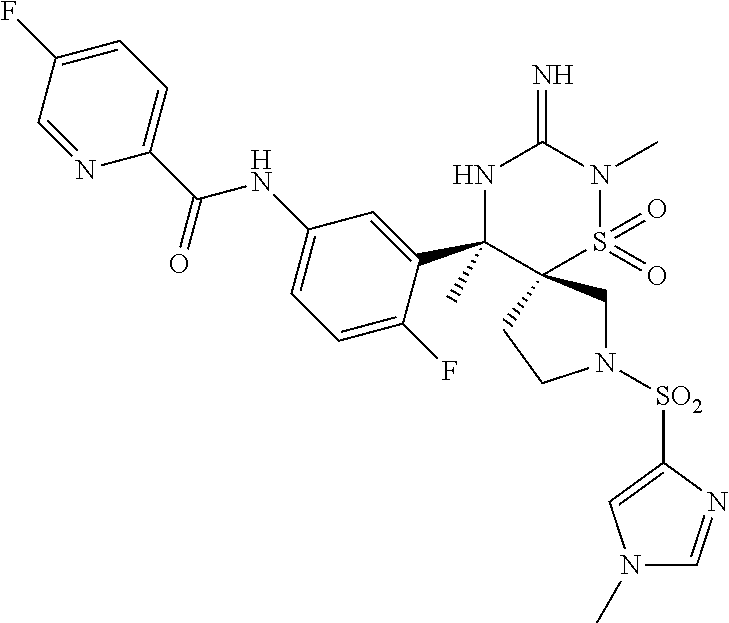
N1([SO2]C2=CN(C)C=N2)CC2(CC1)S(=O)(=O)N(C)C(=N)NC2(C1=CC(NC(C2=CC=C(F)C=N2)=O)=CC=C1F)C
